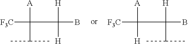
[F3C]C(C(B)([H])C(C)C)([A])[H].[F3C]C(C(B)([H])[H])([A])C(C)C
